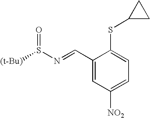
C1(C=NS(=O)[(t-Bu)])=CC([NO2])=CC=C1SC1CC1
